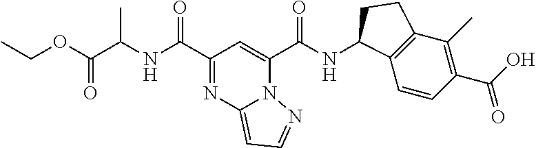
C1(C(=O)NC(C(OCC)=O)C)=NC2=CC=NN2C(C(=O)NC2C3=C(C(C)=C(C(=O)O)C=C3)CC2)=C1
